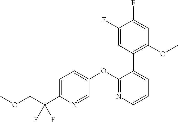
C1(OC2=CC=C(C(COC)(F)F)N=C2)=NC=CC=C1C1=C(OC)C=C(F)C(F)=C1
